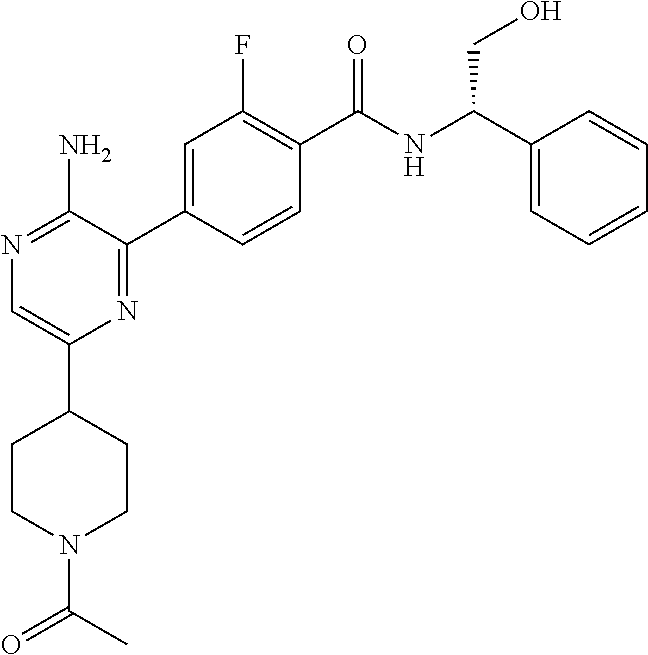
N1=C(N)C(C2=CC(F)=C(C([NH]C(C3=CC=CC=C3)CO)=O)C=C2)=NC(C2CCN(C(C)=O)CC2)=C1
